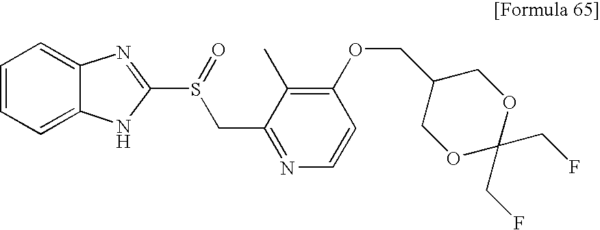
C1(OCC2COC(CF)(CF)OC2)=C(C)C(CS(C2=NC3=CC=CC=C3N2)=O)=NC=C1
